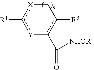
C1[X]c([R1])[Y]-c(C([NHOR4])=O)c1[R3]
